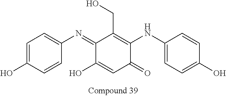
C1(=NC2=CC=C(O)C=C2)C(O)=CC(=O)C(NC2=CC=C(O)C=C2)=C1CO
